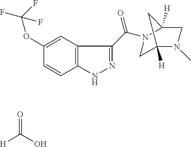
[H]C(=O)O.C1C2([H])N(C)CC([H])(N1C(C1=NNC3=C1C=C(OC(F)(F)F)C=C3)=O)C2
